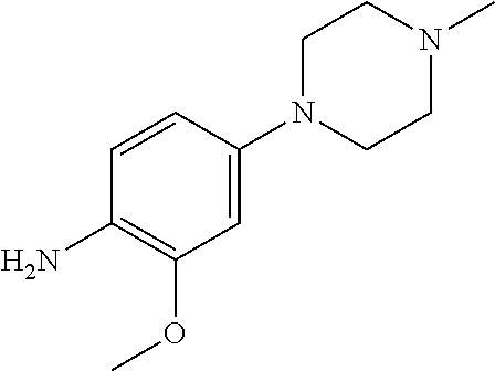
C1N(C2=CC(OC)=C(N)C=C2)CCN(C)C1
